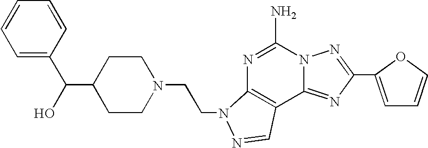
C1=C(C(C2CCN(CCN3C4=C(C5=NC(C6=CC=CO6)=NN5C(N)=N4)C=N3)CC2)O)C=CC=C1
